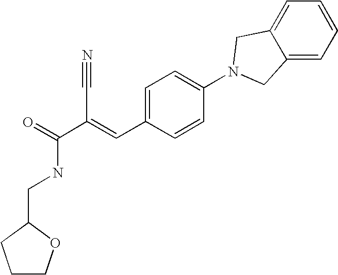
C1COC(CNC(C(=CC2=CC=C(N3CC4=CC=CC=C4C3)C=C2)C#N)=O)C1
